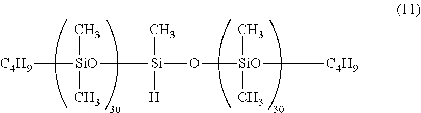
[C4H9][SiO](C)(C)[Si](O[SiO](C)(C)[C4H9])(C)[H]
